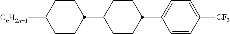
[CnH2n+1]C1CCC(C2CCC(C3=CC=C([CF3])C=C3)CC2)CC1
